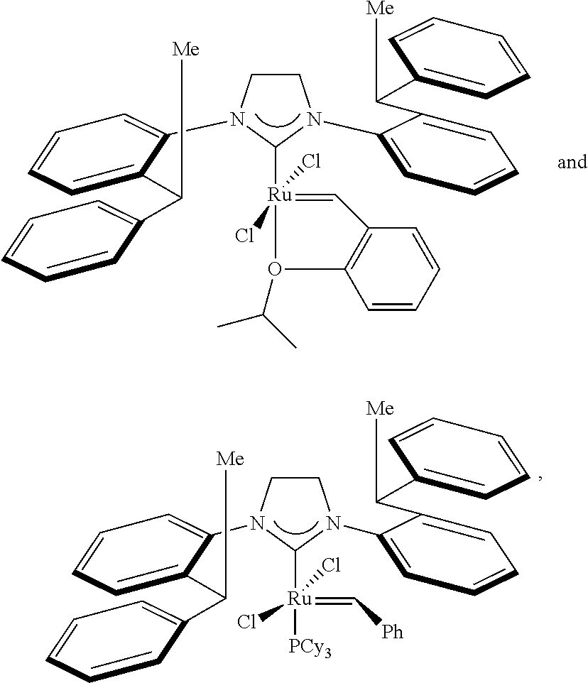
C1CN(C2=CC=CC=C2C(C2=CC=CC=C2)[Me])C([Ru]2(Cl)(Cl)=CC3=C(C=CC=C3)O2C(C)C)N1C1=CC=CC=C1C(C1=CC=CC=C1)[Me].C1CN(C2=CC=CC=C2C(C2=CC=CC=C2)[Me])C([Ru](=C[Ph])([PCy3])(Cl)Cl)N1C1=CC=CC=C1C(C1=CC=CC=C1)[Me]
